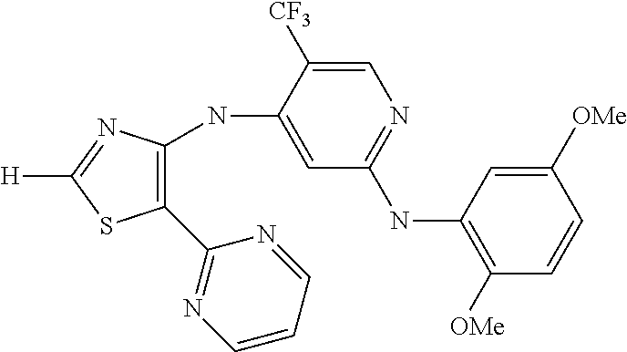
C1([OMe])=CC(NC2=NC=C([CF3])C(NC3=C(C4=NC=CC=N4)SC([H])=N3)=C2)=C([OMe])C=C1
